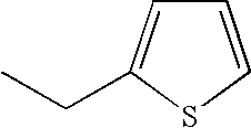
C(C1=CC=CS1)C
